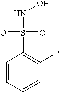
C1=CC=CC(F)=C1S(=O)(=O)NO
